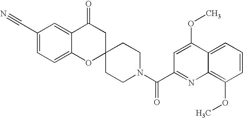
C12=CC=C(C#N)C=C1C(=O)CC1(O2)CCN(C(C2=NC3=C(OC)C=CC=C3C(OC)=C2)=O)CC1
